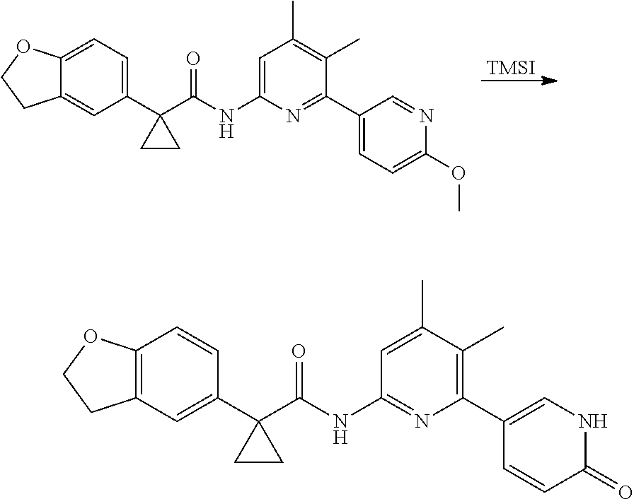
[TMSI].C12=CC=C(C3(C(NC4=CC(C)=C(C)C(C5=CC=C(OC)N=C5)=N4)=O)CC3)C=C1CCO2.C12=C(C=C(C3(C(NC4=NC(C5=CNC(=O)C=C5)=C(C)C(C)=C4)=O)CC3)C=C1)CCO2
